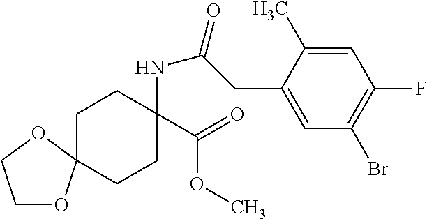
C1OC2(OC1)CCC(C(=O)OC)(NC(=O)CC1=CC(Br)=C(F)C=C1C)CC2
